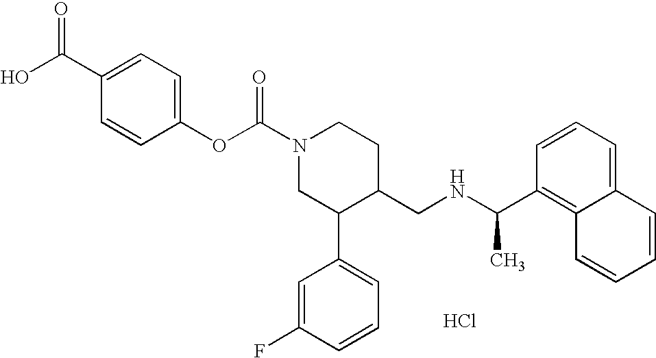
Cl.C1(OC(N2CC(C3=CC=CC(F)=C3)C(CNC(C3=C4C(=CC=C3)C=CC=C4)C)CC2)=O)=CC=C(C(=O)O)C=C1
